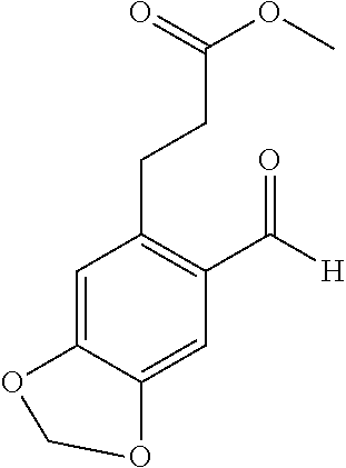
C1=C2C(=CC(C([H])=O)=C1CCC(OC)=O)OCO2
